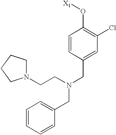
C1=CC(CN(CC2=CC=CC=C2)CCN2CCCC2)=CC(Cl)=C1O[X1]
